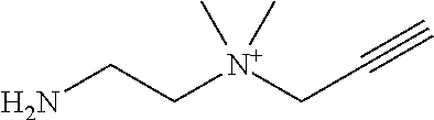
C([N+](CC#C)(C)C)CN
